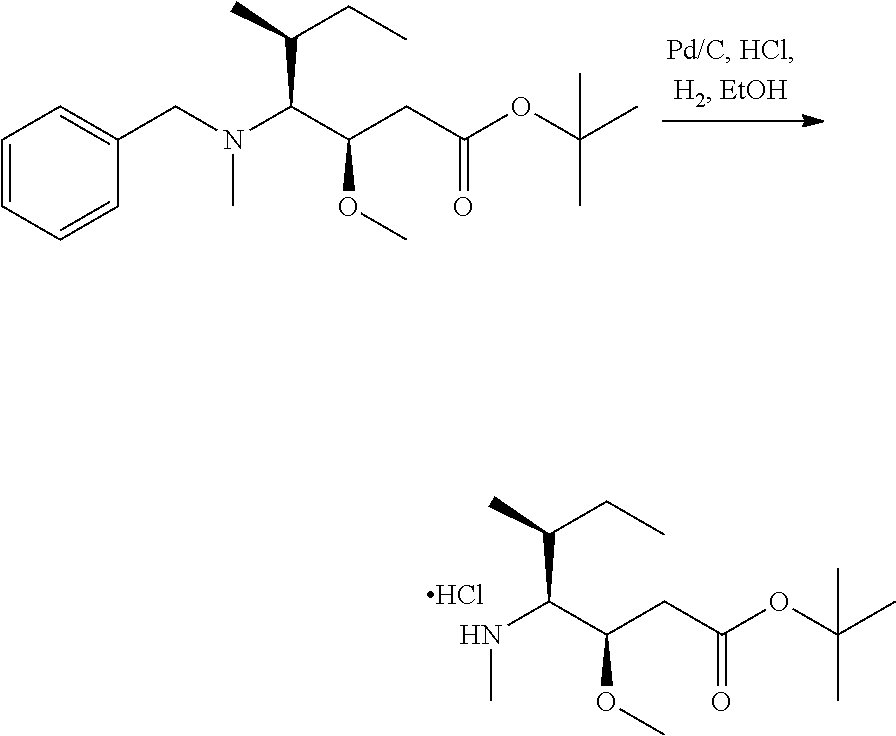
C1=CC=CC(CN(C(C(CC(OC(C)(C)C)=O)OC)C(C)CC)C)=C1.N(C(C(CC(OC(C)(C)C)=O)OC)C(C)CC)C.Cl
